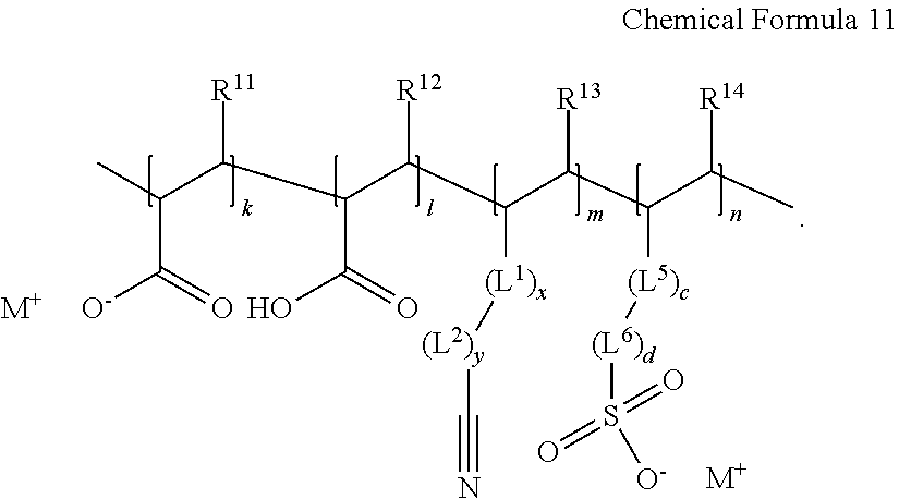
CC(C(C(C(C(C(C(C(C)[R14])[(L5)c][(L6)d]S([O-])(=O)=O)[R13])[(L1)x][(L2)y]C#N)[R12])C(O)=O)[R11])C(=O)[O-].[M+].[M+]
